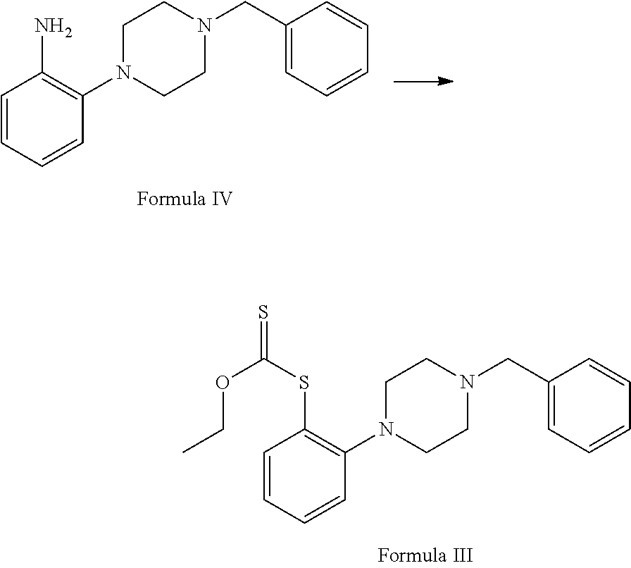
C1=CC=CC(N2CCN(CC3=CC=CC=C3)CC2)=C1SC(=S)OCC.C1=CC=CC(N2CCN(CC3=CC=CC=C3)CC2)=C1N
